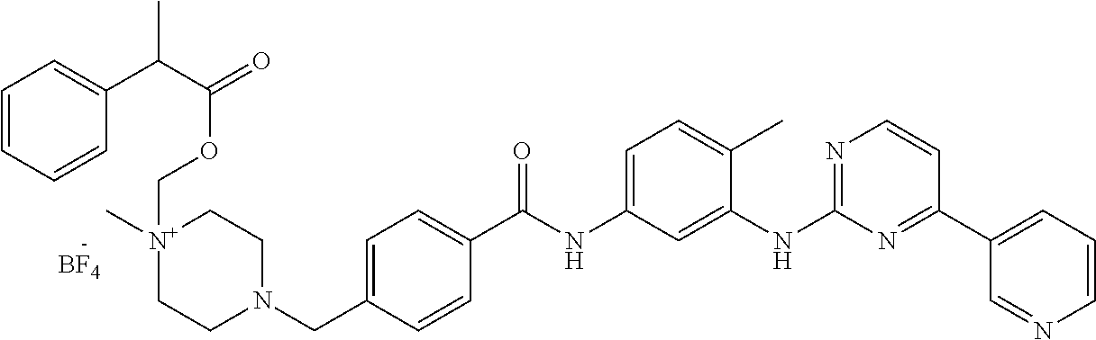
C1=CC=CC(C(C(=O)OC[N+]2(C)CCN(CC3=CC=C(C(NC4=CC=C(C)C(NC5=NC=CC(C6=CC=CN=C6)=N5)=C4)=O)C=C3)CC2)C)=C1.[BF4]
